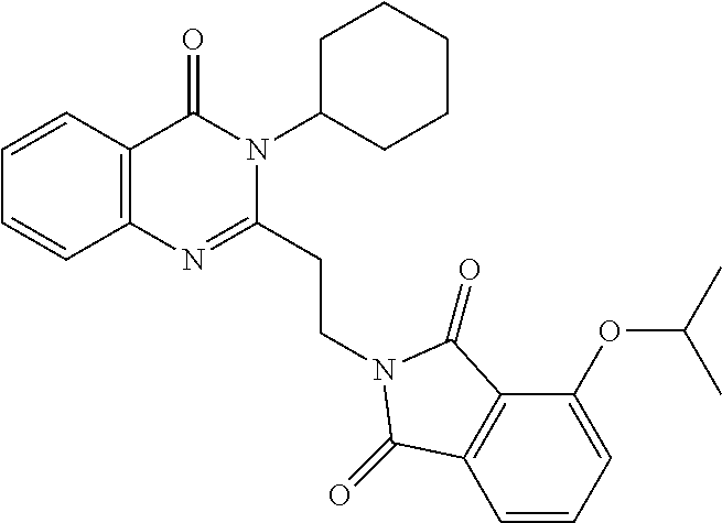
C1=CC2=C(C=C1)N=C(CCN1C(=O)C3=C(C=CC=C3OC(C)C)C1=O)N(C1CCCCC1)C2=O
